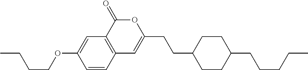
C12=C(C(=O)OC(CCC3CCC(CCCCC)CC3)=C1)C=C(OCCCC)C=C2
